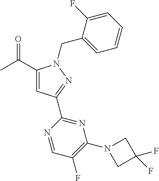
CC(=O)C1=CC(C2=NC(N3CC(F)(F)C3)=C(F)C=N2)=NN1CC1=CC=CC=C1F
